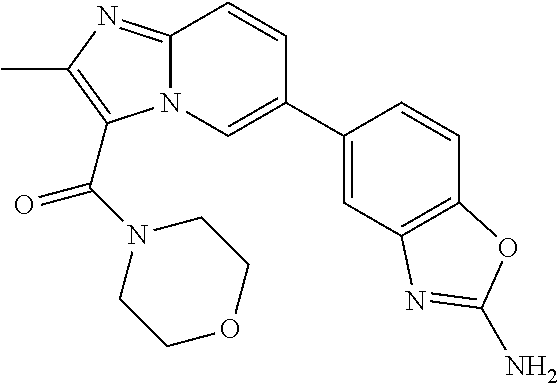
C1=C(C2=CN3C(=NC(C)=C3C(N3CCOCC3)=O)C=C2)C=CC2=C1N=C(N)O2
